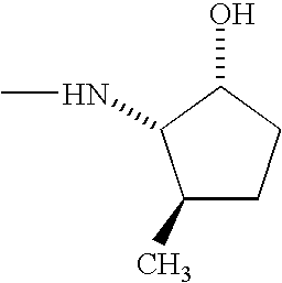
OC1CCC(C)C1NC
